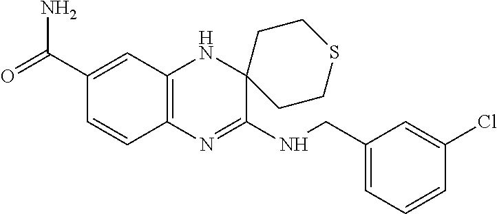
C12=C(N=C(NCC3=CC=CC(Cl)=C3)C3(N1)CCSCC3)C=CC(C(=O)N)=C2
